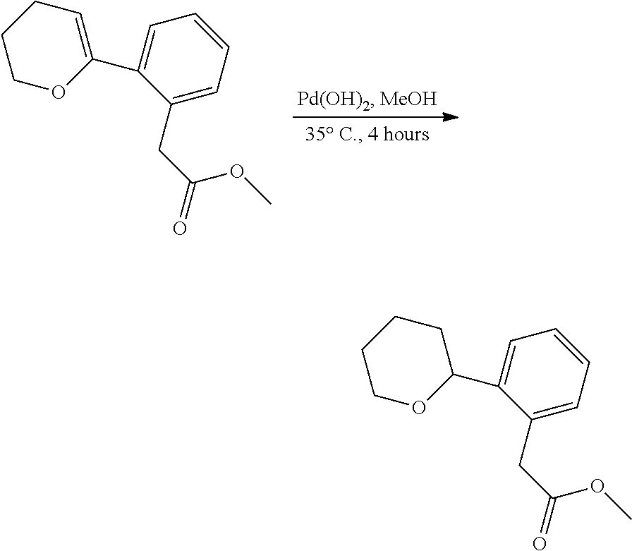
C1(CC(OC)=O)=CC=CC=C1C1=CCCCO1.C1(CC(OC)=O)=CC=CC=C1C1CCCCO1
